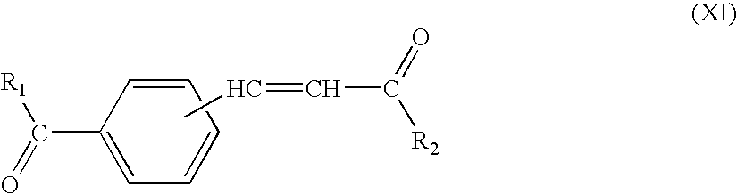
C(C1=CC=CC=C1)(=O)[R1].CC=CC([R2])=O
